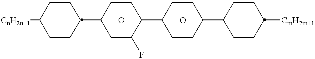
[CnH2n+1]C1CCC(C2CC(F)C(C3CCC(C4CCC([CmH2m+1])CC4)CC3)CC2)CC1.O.O
